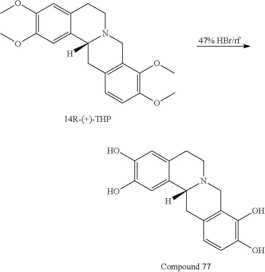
[47% HBr/rf].C1(OC)=C(OC)C=C2C(=C1)CCN1C2([H])CC2=C(C1)C(OC)=C(OC)C=C2.C1(O)=C(O)C=C2C(=C1)CCN1C2([H])CC2=C(C1)C(O)=C(O)C=C2
